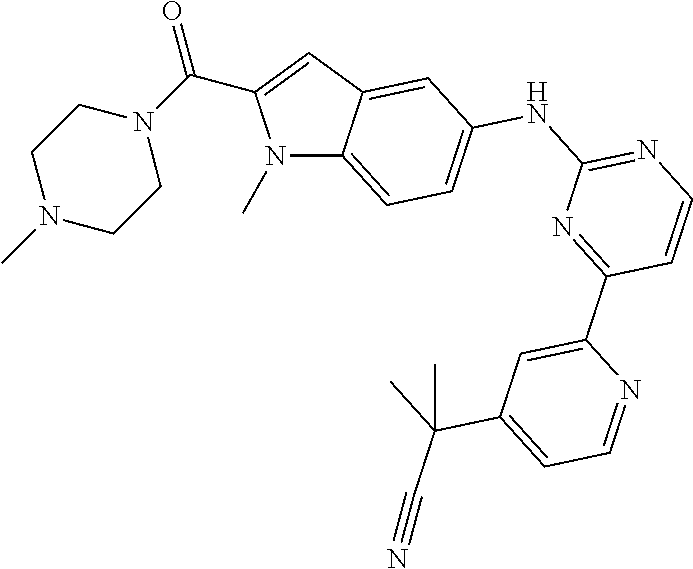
N1(C)C2=CC=C(NC3=NC=CC(C4=CC(C(C#N)(C)C)=CC=N4)=N3)C=C2C=C1C(=O)N1CCN(C)CC1
